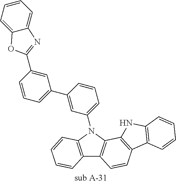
C12=C(N(C3=CC=CC(C4=CC=CC(C5=NC6=CC=CC=C6O5)=C4)=C3)C3=C1C=CC1=C3NC3=C1C=CC=C3)C=CC=C2
